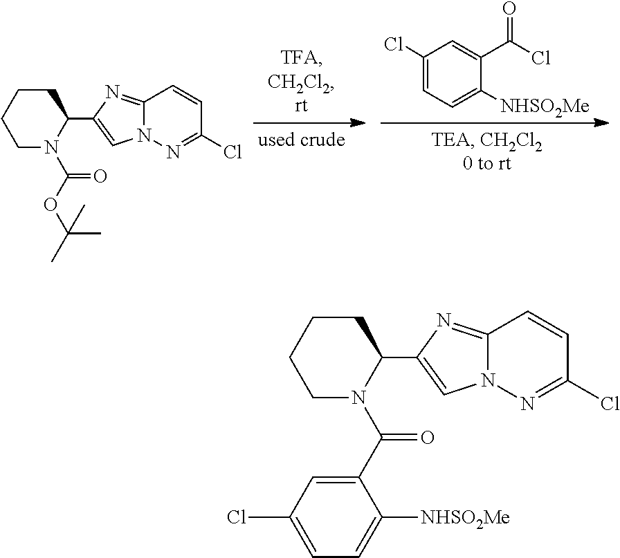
C1CCCN(C(OC(C)(C)C)=O)C1C1=CN2C(=N1)C=CC(Cl)=N2.C1(Cl)=CC=C([NHSO2Me])C(C(Cl)=O)=C1.C1CCCN(C(C2=CC(Cl)=CC=C2[NHSO2Me])=O)C1C1=CN2C(=N1)C=CC(Cl)=N2
